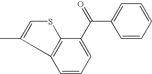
C1(C(C2=CC=CC3=C2SC=C3C)=O)=CC=CC=C1
